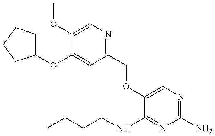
C1(OC2=CC(COC3=CN=C(N)N=C3NCCCC)=NC=C2OC)CCCC1
